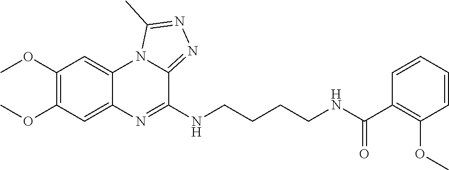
C1(OC)=C(OC)C=C2C(=C1)N1C(=NN=C1C)C(NCCCCNC(C1=C(OC)C=CC=C1)=O)=N2
